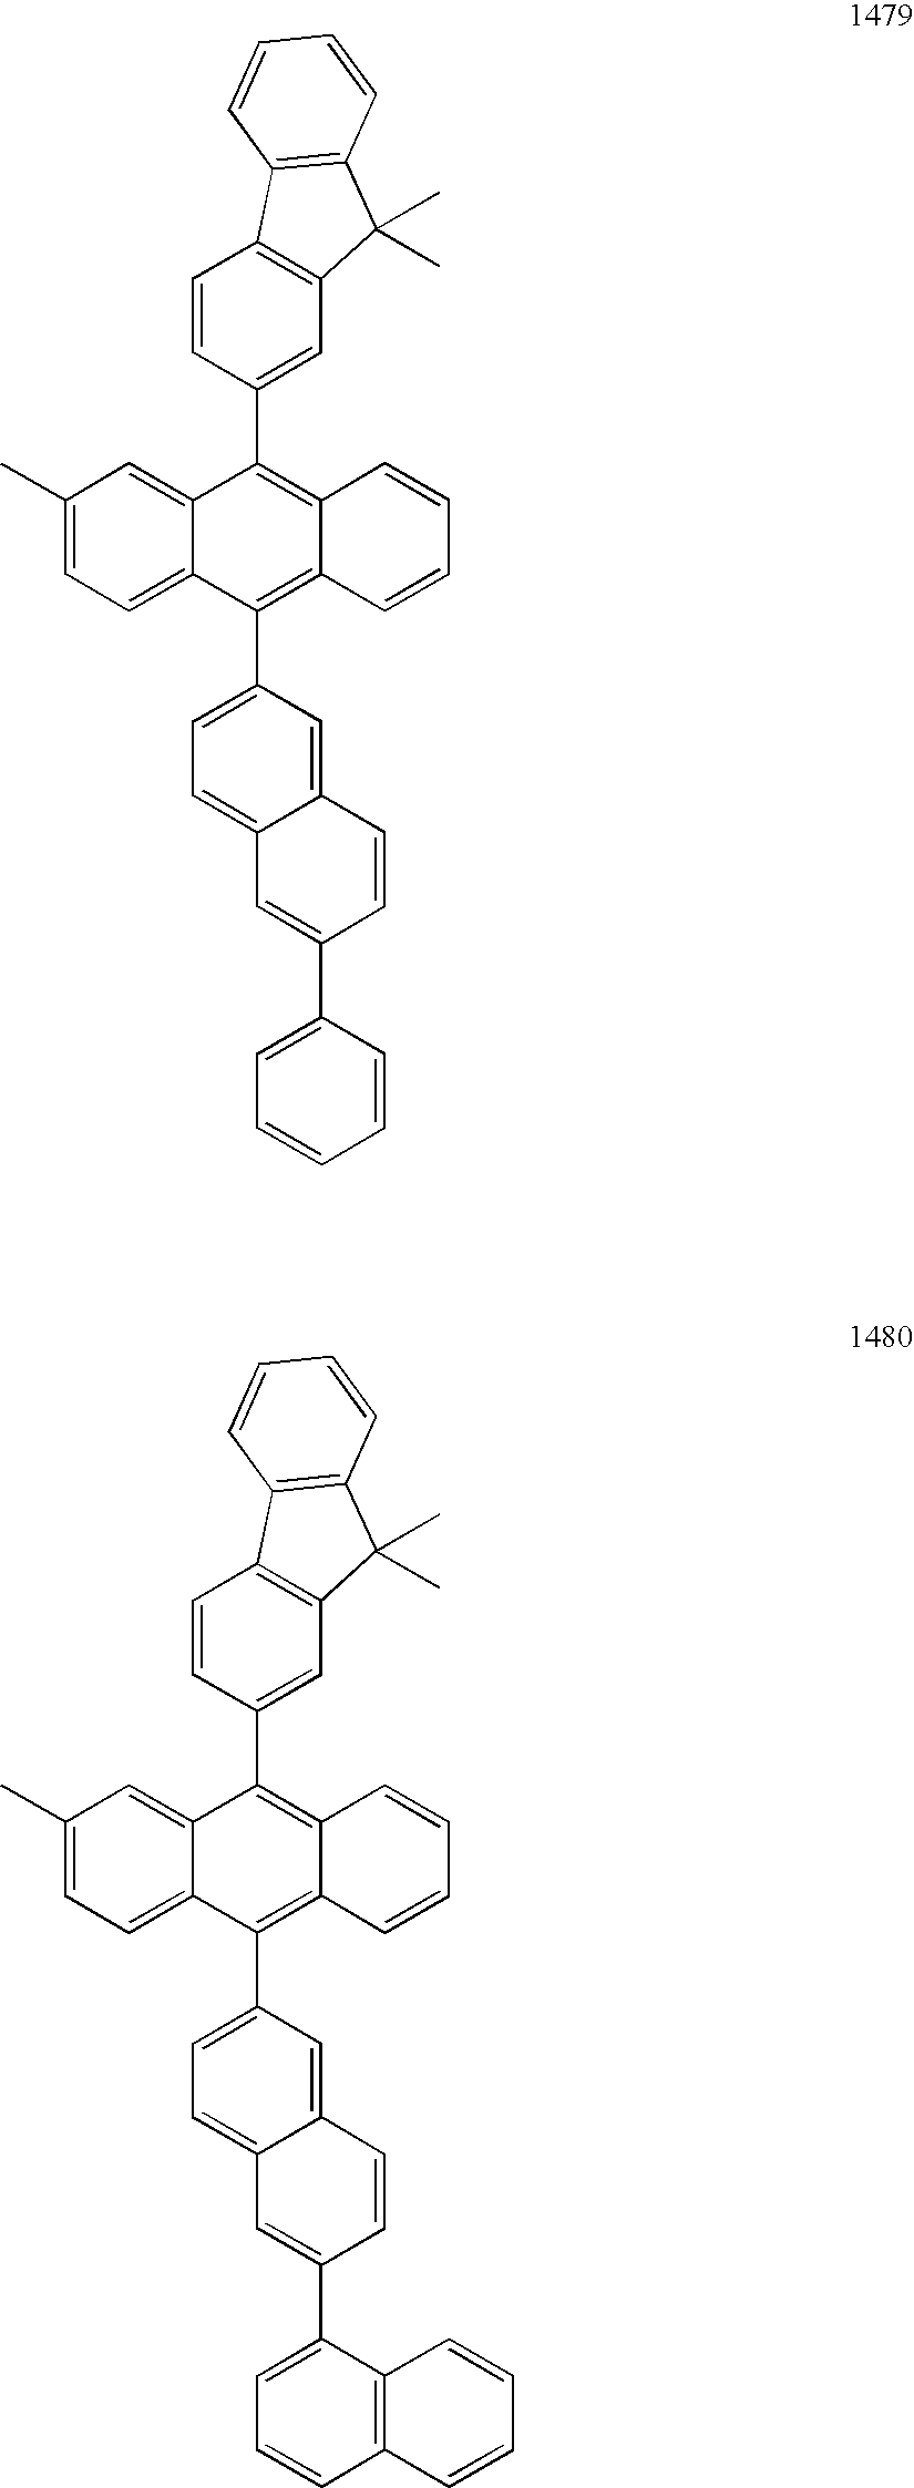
C1(C)=CC=C2C(=C1)C(C1=CC3=C(C=C1)C1=C(C3(C)C)C=CC=C1)=C1C(=C2C2=CC=C3C(=C2)C=CC(C2=CC=CC=C2)=C3)C=CC=C1.C1(C)=CC=C2C(=C1)C(C1=CC3=C(C=C1)C1=C(C3(C)C)C=CC=C1)=C1C(=C2C2=CC=C3C(=C2)C=CC(C2=CC=CC4=C2C=CC=C4)=C3)C=CC=C1
